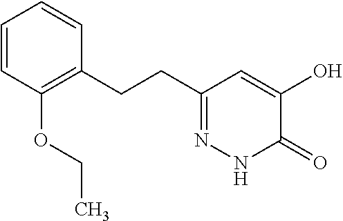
C1=CC(OCC)=C(CCC2=NNC(=O)C(O)=C2)C=C1
